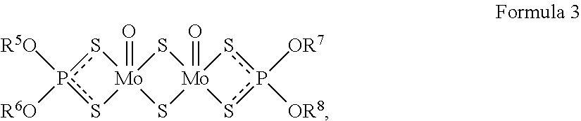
p1([R6O])([R5O])s[Mo]2(=O)(s1)S[Mo]1(=O)(S2)sp([OR8])([OR7])s1
